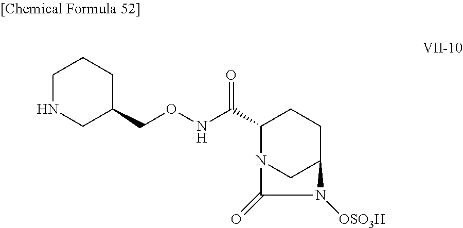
C1(CONC(C2N3CC(CC2)N([OSO3H])C3=O)=O)CCCNC1
